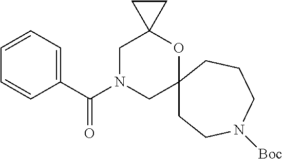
C1=CC=C(C(N2CC3(OC4(C2)CC4)CCN([Boc])CCC3)=O)C=C1
